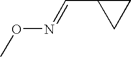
CON=CC1CC1
